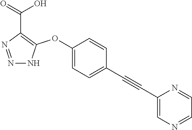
N1=NC(C(=O)O)=C(OC2=CC=C(C#CC3=CN=CC=N3)C=C2)N1
